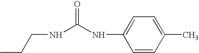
N(C(NCCC)=O)C1=CC=C(C)C=C1
